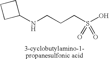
N(CCCS(O)(=O)=O)C1CCC1
